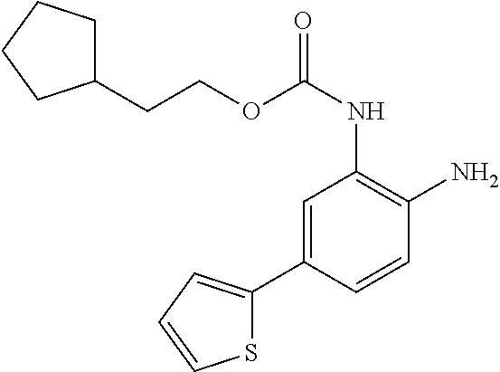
C1=C(C2=CC=CS2)C=CC(N)=C1NC(OCCC1CCCC1)=O
